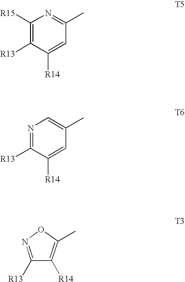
C1([R15])=C([R13])C([R14])=CC(C)=N1.N1=C([R13])C([R14])=CC(C)=C1.C1([R13])=NOC(C)=C1[R14]
